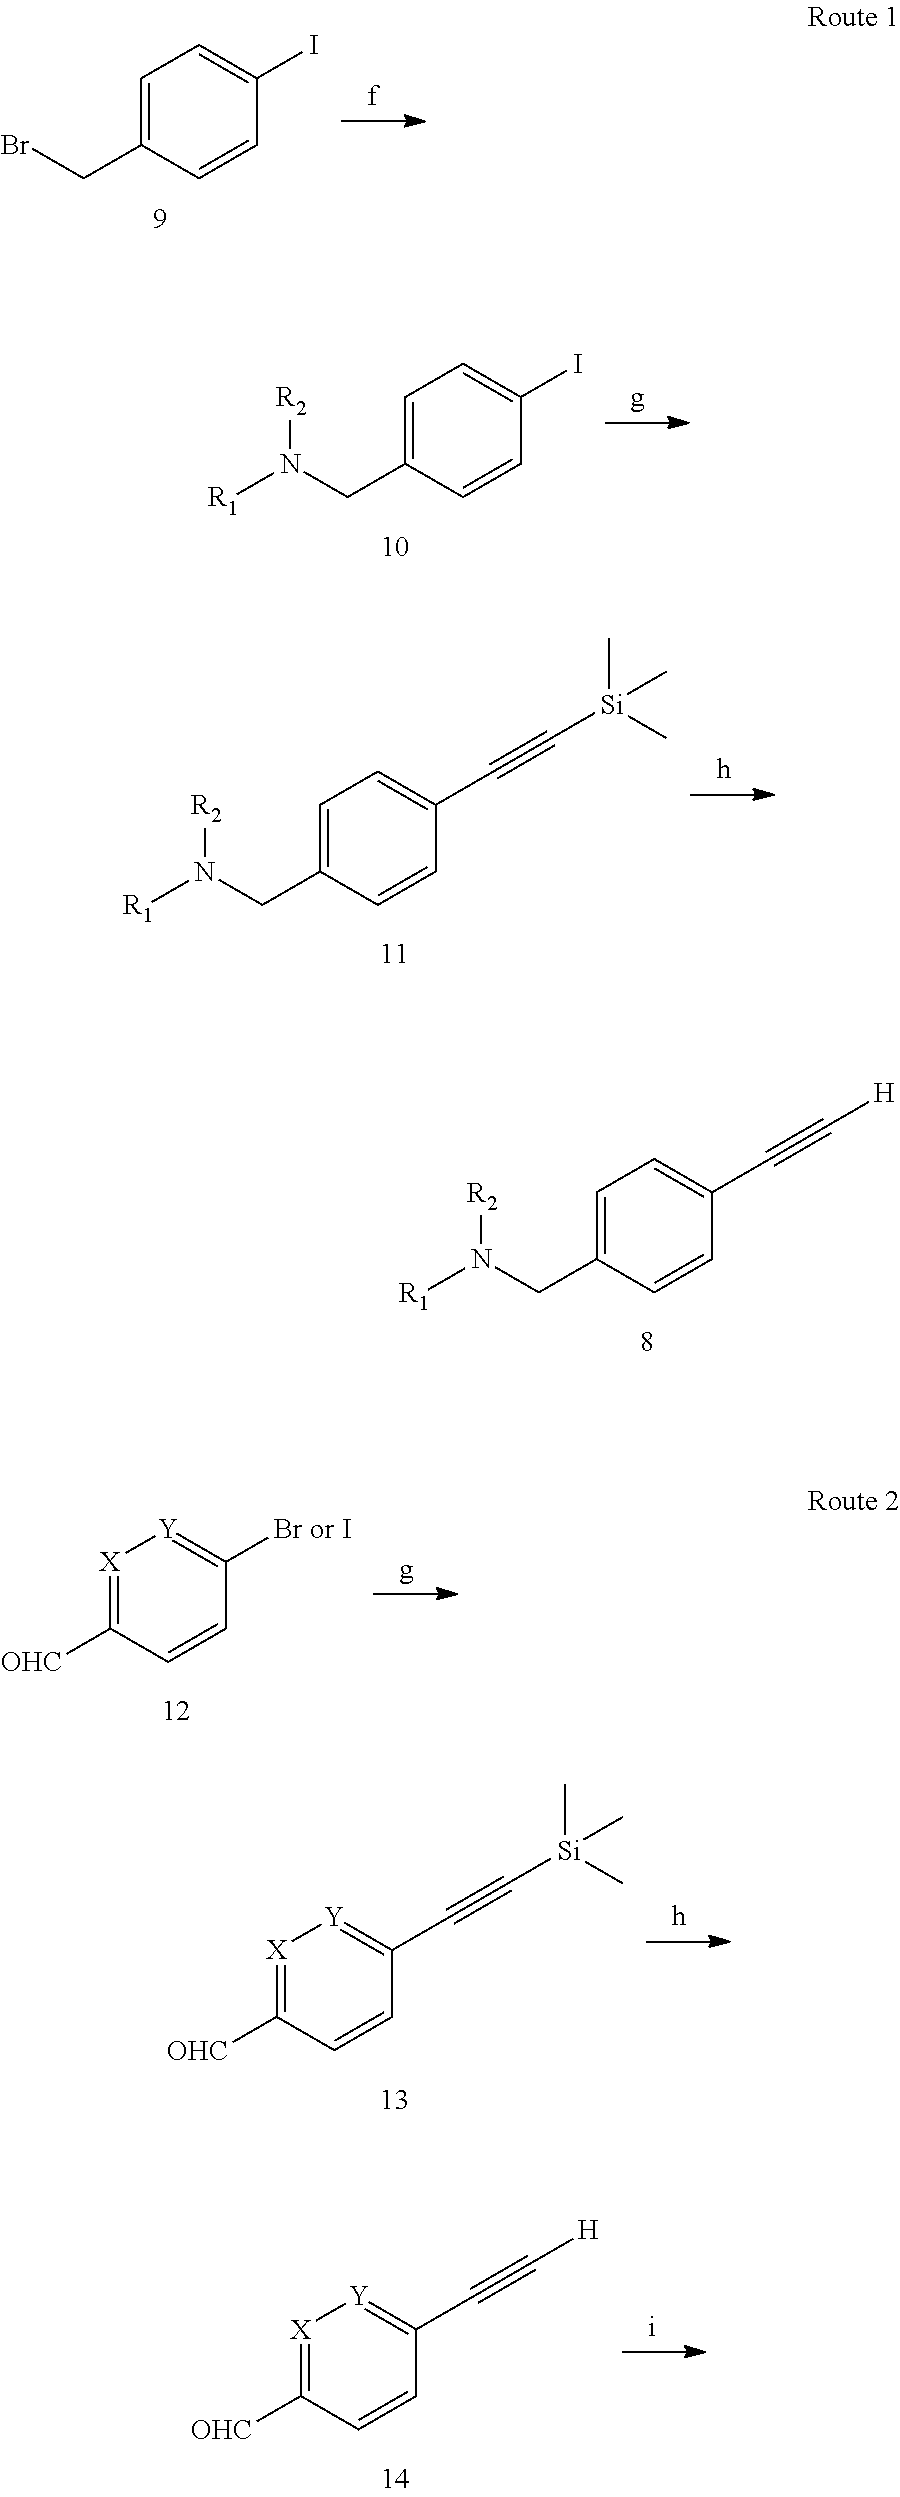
C1=C(CN([R1])[R2])C=CC(C#C[H])=C1.C1=C(CBr)C=CC(I)=C1.C1=C(CN([R1])[R2])C=CC(I)=C1.C1=C(CN([R1])[R2])C=CC(C#C[Si](C)(C)C)=C1.[X]1=C([OHC])C=CC([Br or I])=[Y]1.[X]1=C([OHC])C=CC(C#C[Si](C)(C)C)=[Y]1.[X]1=C([OHC])C=CC(C#C[H])=[Y]1
